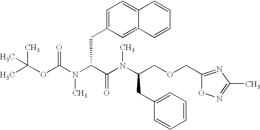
C(OC(N(C(C(N(C)C(CC1=CC=CC=C1)COCC1=NC(C)=NO1)=O)CC1=CC=C2C(=C1)C=CC=C2)C)=O)(C)(C)C
